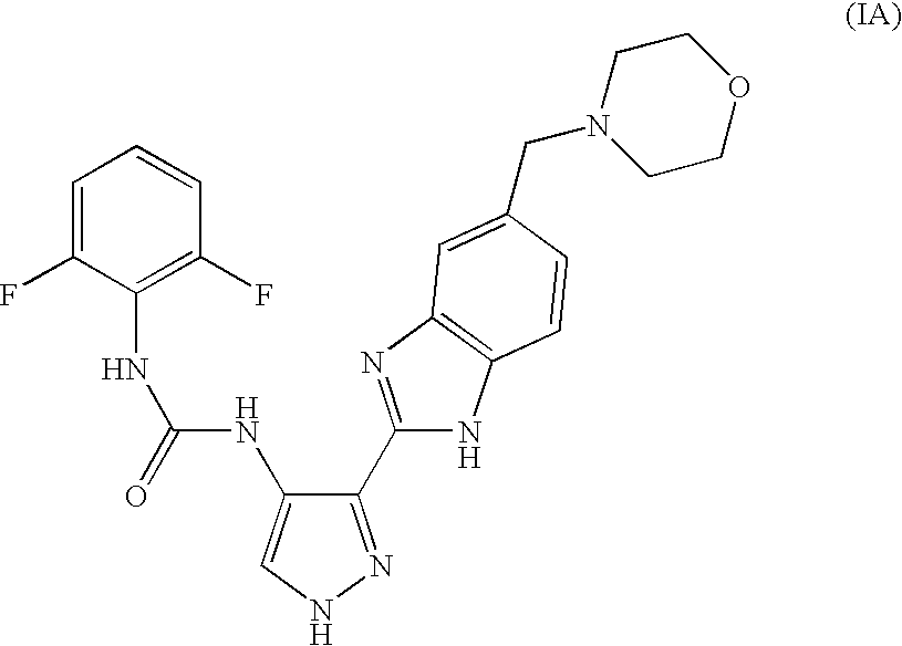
C1=C(F)C(NC(=O)NC2=CNN=C2C2=NC3=C(N2)C=CC(CN2CCOCC2)=C3)=C(F)C=C1
